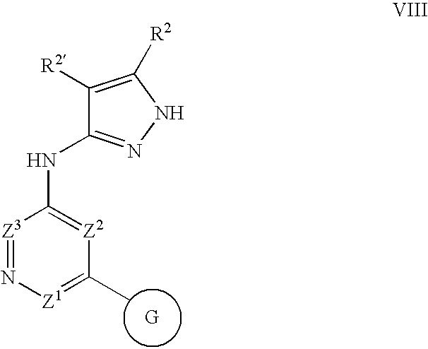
C1([R2])=C([R2])NN=C1NC1=[Z2]C(C)=[Z1]N=[Z3]1.[G]
